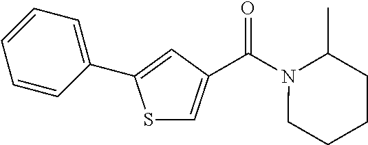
S1C=C(C(N2CCCCC2C)=O)C=C1C1=CC=CC=C1
